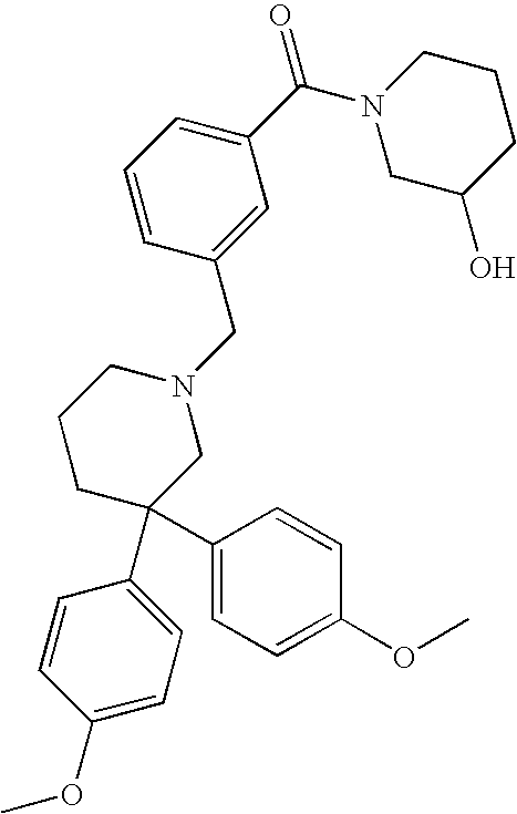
C1(C(N2CC(O)CCC2)=O)=CC=CC(CN2CCCC(C3=CC=C(OC)C=C3)(C3=CC=C(OC)C=C3)C2)=C1
